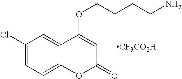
C1(Cl)=CC=C2C(=C1)C(OCCCCN)=CC(=O)O2.[CF3CO2H]
